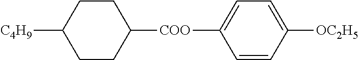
C1([C4H9])CCC([COO]C2=CC=C([OC2H5])C=C2)CC1
